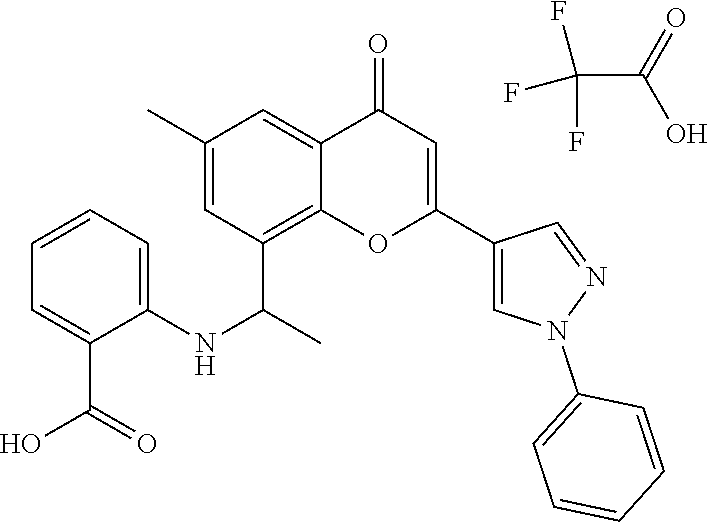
FC(F)(F)C(=O)O.C12=C(C(C)NC3=CC=CC=C3C(O)=O)C=C(C)C=C1C(=O)C=C(C1=CN(C3=CC=CC=C3)N=C1)O2
